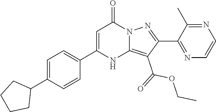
C1(C2=CC=C(C3=CC(=O)N4C(=C(C(=O)OCC)C(C5=NC=CN=C5C)=N4)N3)C=C2)CCCC1
